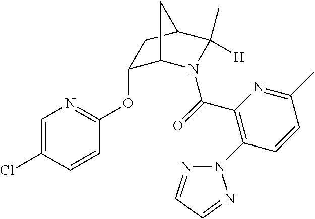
C1(OC2=NC=C(Cl)C=C2)C2N(C(=O)C3=C(N4N=CC=N4)C=CC(C)=N3)C(C)([H])C(C1)C2
